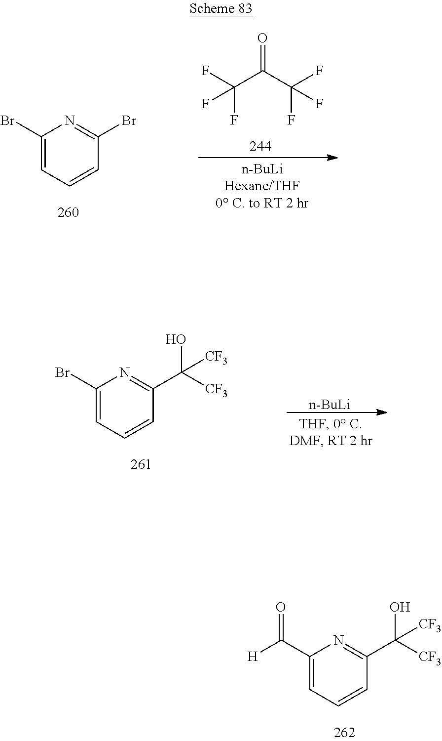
C1(Br)=CC=CC(Br)=N1.O=C(C(F)(F)F)C(F)(F)F.C1(C([H])=O)=CC=CC(C([CF3])(O)[CF3])=N1.C1(Br)=CC=CC(C([CF3])(O)[CF3])=N1.[n-BuLi]
